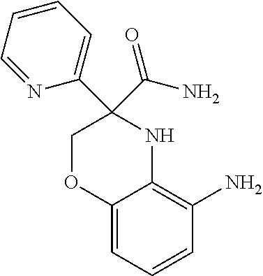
C12=CC=CC(N)=C1NC(C1=CC=CC=N1)(C(N)=O)CO2
